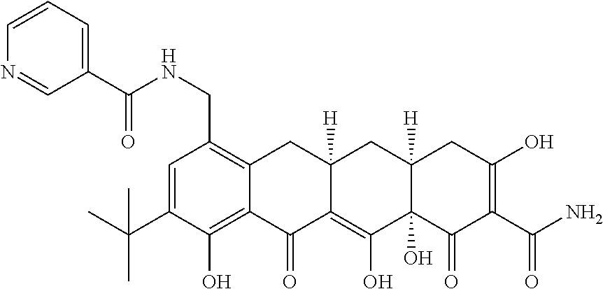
C1=C(C(C)(C)C)C(O)=C2C(=C1CNC(C1=CC=CN=C1)=O)CC1([H])C(=C(O)C3(O)C([H])(C1)CC(O)=C(C(N)=O)C3=O)C2=O
